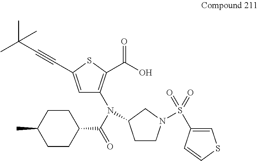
N(C(=O)C1CCC(C)CC1)(C1=C(C(O)=O)SC(C#CC(C)(C)C)=C1)C1CCN(S(=O)(=O)C2=CSC=C2)C1
